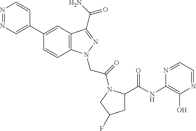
N1=NC=C(C2=CC3=C(C=C2)N(CC(=O)N2C(C(=O)NC4=C(O)N=CC=N4)CC(F)C2)N=C3C(N)=O)C=C1
